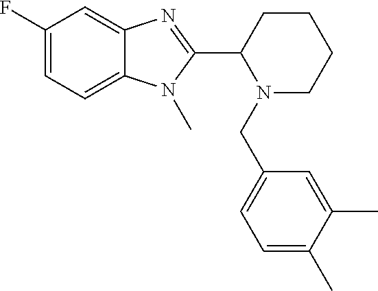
C1(F)=CC=C2C(=C1)N=C(C1N(CC3=CC=C(C)C(C)=C3)CCCC1)N2C
